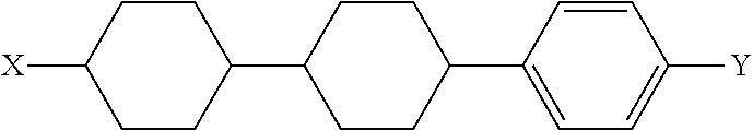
[X]C1CCC(C2CCC(C3=CC=C([Y])C=C3)CC2)CC1
